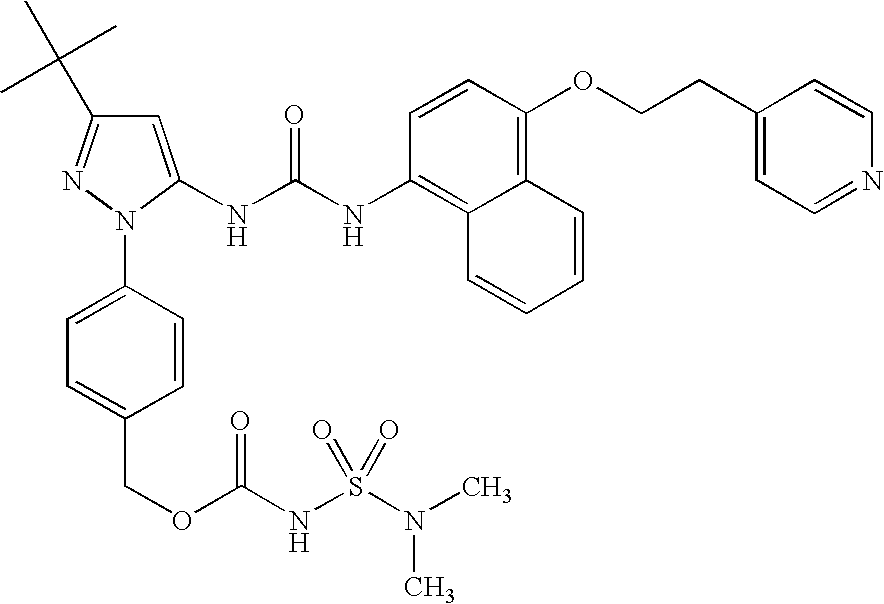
C1=C(NC(NC2=C3C(=C(OCCC4=CC=NC=C4)C=C2)C=CC=C3)=O)N(C2=CC=C(COC(NS(N(C)C)(=O)=O)=O)C=C2)N=C1C(C)(C)C
